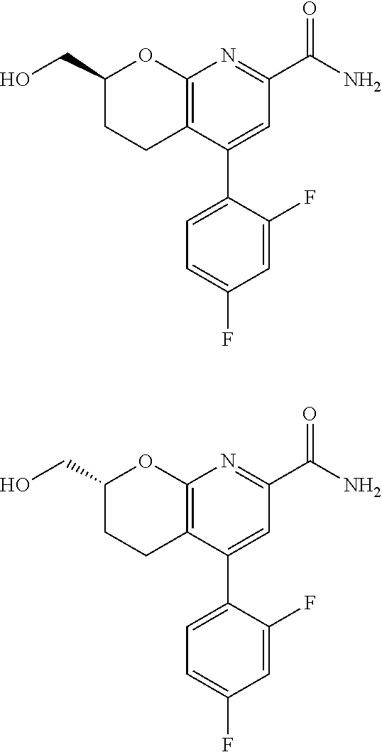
C1(CO)CCC2=C(O1)N=C(C(N)=O)C=C2C1=CC=C(F)C=C1F.C1(CO)CCC2=C(O1)N=C(C(N)=O)C=C2C1=CC=C(F)C=C1F
